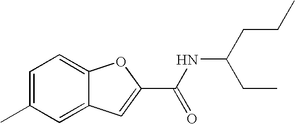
C1=C(C)C=C2C(=C1)OC(C(NC(CCC)CC)=O)=C2
